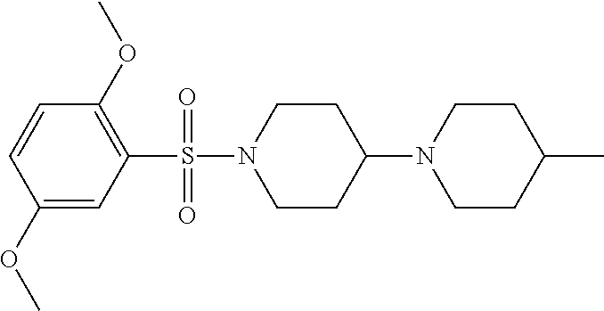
C1=CC(OC)=CC(S(N2CCC(N3CCC(C)CC3)CC2)(=O)=O)=C1OC
